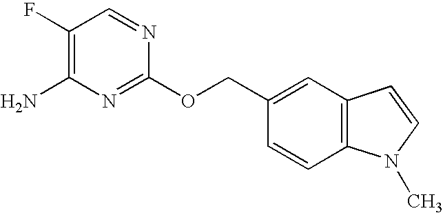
C1(F)=C(N)N=C(OCC2=CC3=C(N(C)C=C3)C=C2)N=C1
